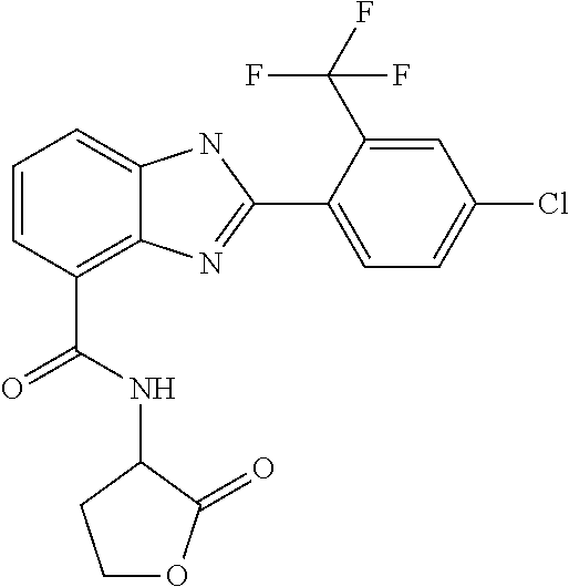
C1=CC(C(NC2CCOC2=O)=O)=C2C(=C1)NC(C1=CC=C(Cl)C=C1C(F)(F)F)=N2
